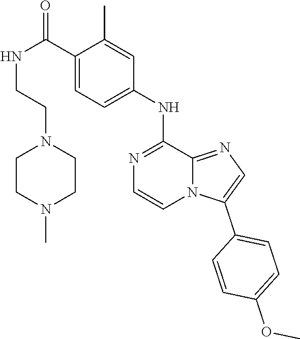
C1(C2=CN=C3N2C=CN=C3NC2=CC=C(C(NCCN3CCN(C)CC3)=O)C(C)=C2)=CC=C(OC)C=C1
